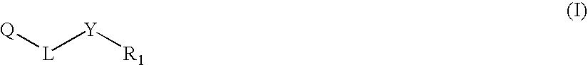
[L]([Y][R1])[Q]
